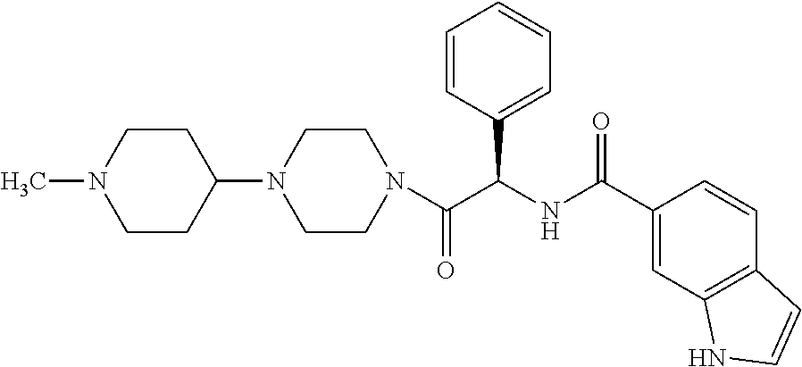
C1CC(N2CCN(C(C(NC(C3=CC4=C(C=C3)C=CN4)=O)C3=CC=CC=C3)=O)CC2)CCN1C
